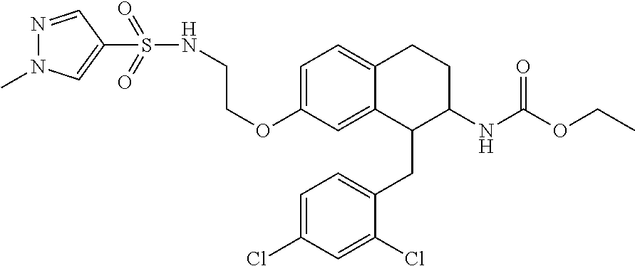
C1=C(OCCNS(=O)(=O)C2=CN(C)N=C2)C=C2C(=C1)CCC(NC(OCC)=O)C2CC1=CC=C(Cl)C=C1Cl
